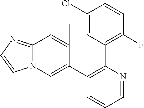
C1(Cl)=CC(C2=C(C3=CN4C(=NC=C4)C=C3C)C=CC=N2)=C(F)C=C1
